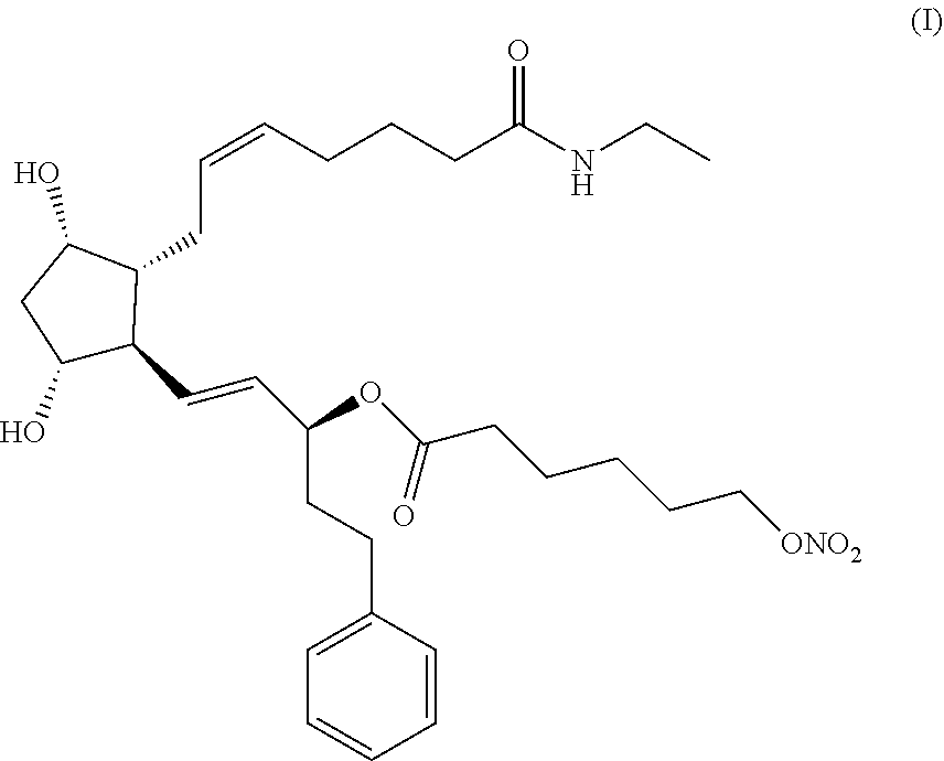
C1=CC(CCC(OC(=O)CCCCC[ONO2])C=CC2C(CC=CCCCC(NCC)=O)C(O)CC2O)=CC=C1
